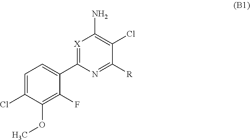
[X]1=C(C2=CC=C(Cl)C(OC)=C2F)N=C([R])C(Cl)=C1N
